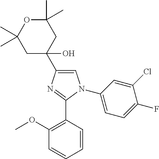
C1=C(C2(O)CC(C)(C)OC(C)(C)C2)N=C(C2=C(OC)C=CC=C2)N1C1=CC=C(F)C(Cl)=C1
